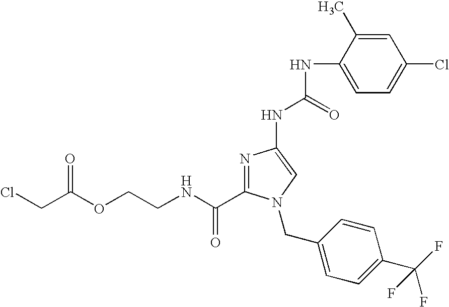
N1=C(C(NCCOC(CCl)=O)=O)N(CC2=CC=C(C(F)(F)F)C=C2)C=C1NC(NC1=CC=C(Cl)C=C1C)=O
